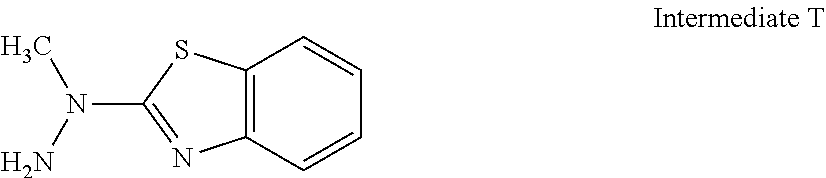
C12=C(C=CC=C1)SC(N(N)C)=N2
